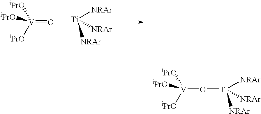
[V](=O)([iPrO])([iPrO])[iPrO].[Ti]([NRAr])([NRAr])[NRAr].[V](O[Ti]([NRAr])([NRAr])[NRAr])([iPrO])([iPrO])[iPrO]
